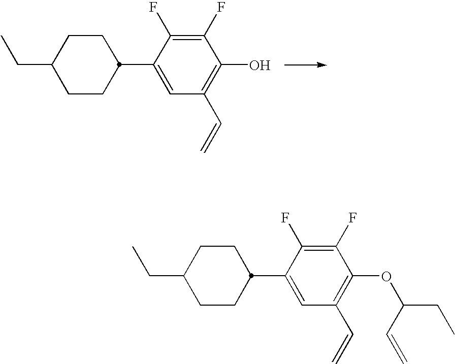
C1CC(C2=CC(C=C)=C(O)C(F)=C2F)CCC1CC.C1CC(C2=CC(C=C)=C(OC(CC)C=C)C(F)=C2F)CCC1CC
